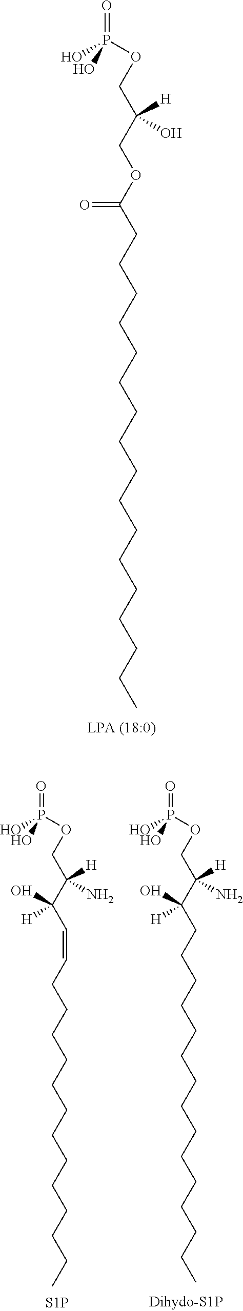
P(O)(OCC(COC(CCCCCCCCCCCCCCCCC)=O)([H])O)(=O)O.P(O)(OCC(C(C=CCCCCCCCCCCCCC)(O)[H])([H])N)(=O)O.[S1P].P(O)(OCC(C(CCCCCCCCCCCCCCC)(O)[H])([H])N)(=O)O
